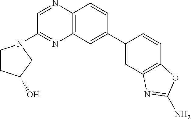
C1=C(C2=CC3=C(N=CC(N4CCC(O)C4)=N3)C=C2)C=CC2=C1N=C(N)O2
